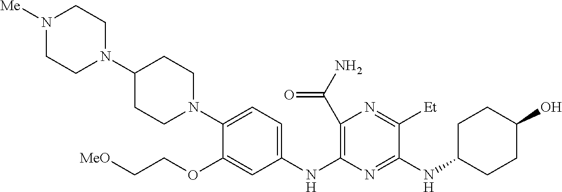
C1(C(N)=O)=C(NC2=CC=C(N3CCC(N4CCN([Me])CC4)CC3)C(OCC[MeO])=C2)N=C(NC2CCC(O)CC2)C([Et])=N1
